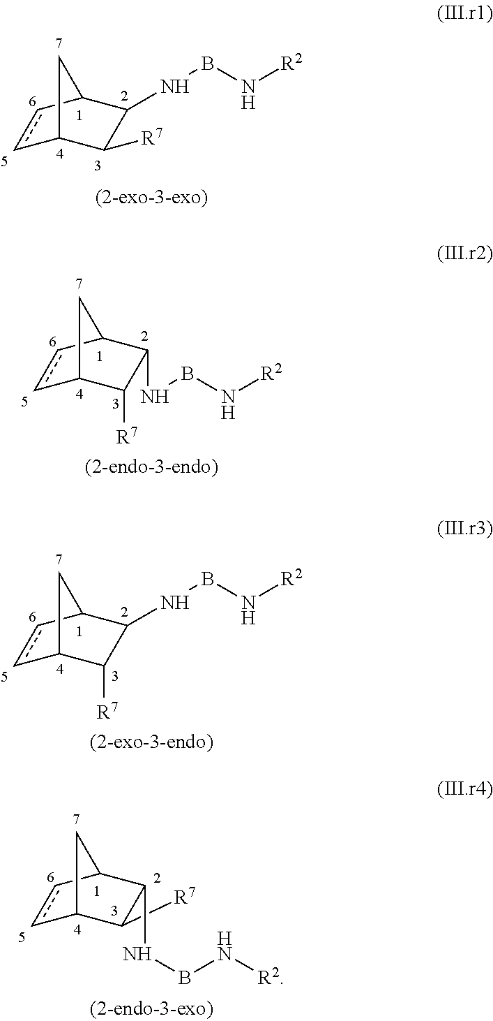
c1cC2C(NBN[R2])C([R7])C1C2.c1cC2C(NBN[R2])C([R7])C1C2.c1cC2C(NBN[R2])C([R7])C1C2.c1cC2C(NBN[R2])C([R7])C1C2
